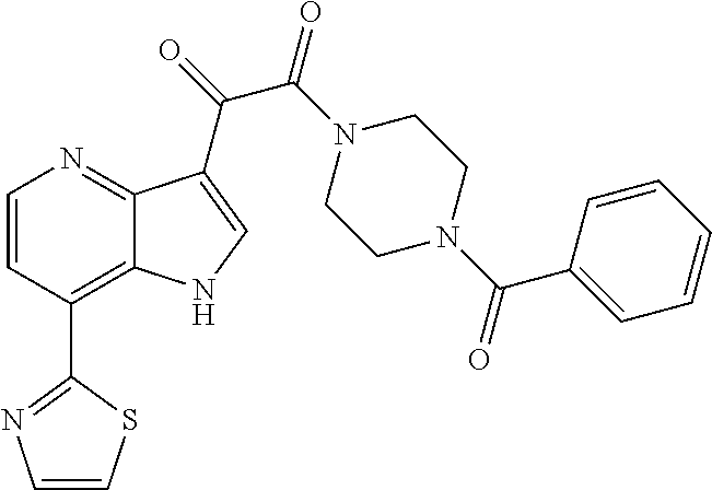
C1(C2=C3C(=NC=C2)C(C(=O)C(N2CCN(C(C4=CC=CC=C4)=O)CC2)=O)=CN3)=NC=CS1
